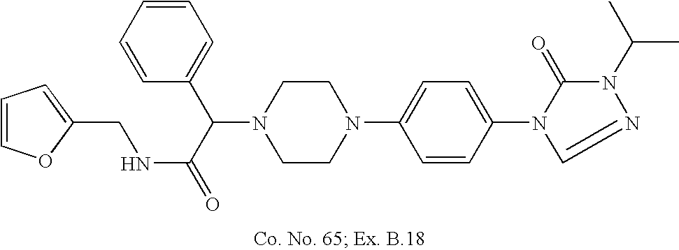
N1(C(C(=O)NCC2=CC=CO2)C2=CC=CC=C2)CCN(C2=CC=C(N3C(=O)N(C(C)C)N=C3)C=C2)CC1
